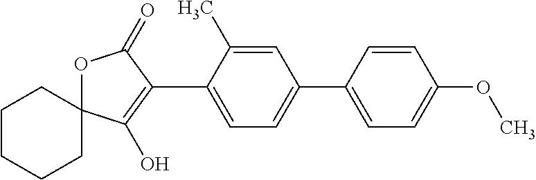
O1C2(C(O)=C(C3=CC=C(C4=CC=C(OC)C=C4)C=C3C)C1=O)CCCCC2
